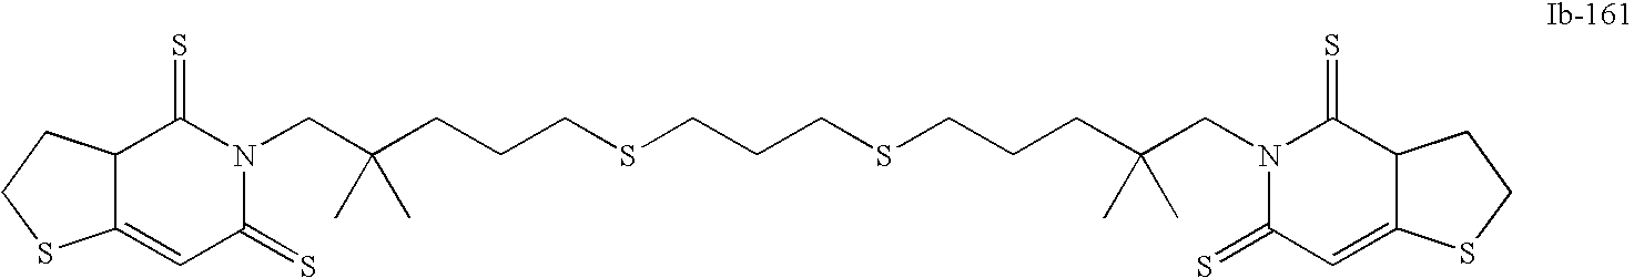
N1(CC(CCCSCCCSCCCC(CN2C(=S)C=C3C(C2=S)CCS3)(C)C)(C)C)C(=S)C2C(=CC1=S)SCC2
